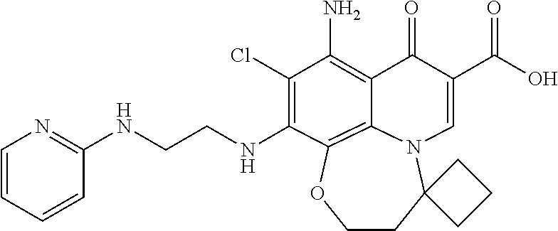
C(NC1=C(Cl)C(N)=C2C(=O)C(C(=O)O)=CN3C4(CCOC1=C23)CCC4)CNC1=NC=CC=C1
